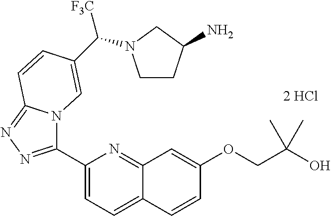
C1(C2=NN=C3N2C=C(C([F3C])N2CCC(N)C2)C=C3)=CC=C2C(=N1)C=C(OCC(O)(C)C)C=C2.[2 HCl]
